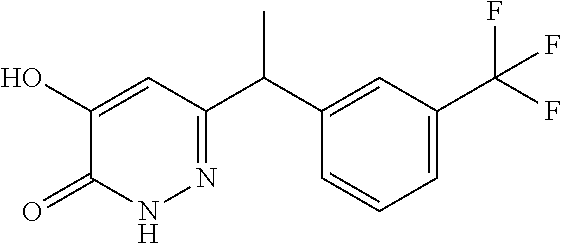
C1(C(C2=NNC(=O)C(O)=C2)C)=CC(C(F)(F)F)=CC=C1
